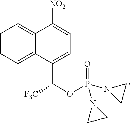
C1=CC=C2C(=C1)C([NO2])=CC=C2C(OP(=O)(N1CC1)N1CC1)[F3C]
